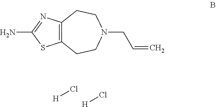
C12=C(N=C(N)S1)CCN(CC=C)CC2.Cl[H].Cl[H]
